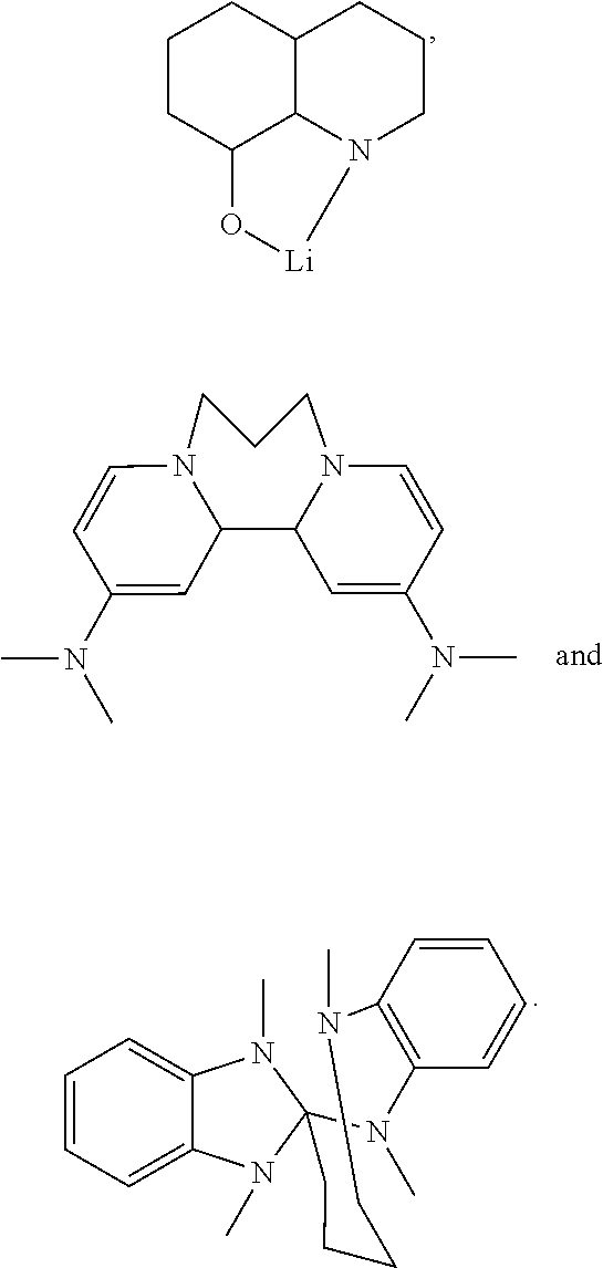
C1CC2C3C(C1)CCCN3[Li]O2.C1(N(C)C)=CC2N(C=C1)CCCN1C2C=C(N(C)C)C=C1.C1=CC=C2C(=C1)N(C)C1(N2C)N(C)C2=C(C=CC=C2)N(C)CCCC1
